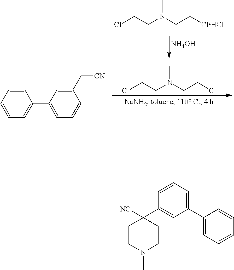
ClCCN(CC[ClHCl])C.[NH4OH].ClCCN(CCCl)C.C1=CC=CC(C2=CC=CC(C[CN])=C2)=C1.C1=CC=C(C2=CC=CC=C2)C=C1C1([NC])CCN(C)CC1
